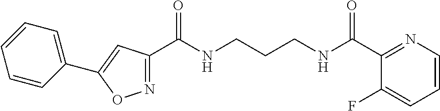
C1(C(NCCCNC(C2=NC=CC=C2F)=O)=O)=NOC(C2=CC=CC=C2)=C1
